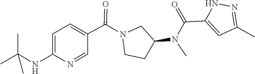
N(C)(C1CCN(C(C2=CC=C(NC(C)(C)C)N=C2)=O)C1)C(C1=CC(C)=NN1)=O
